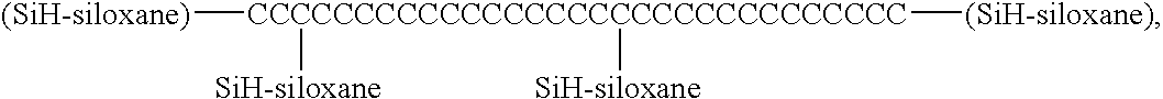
[(SiH-siloxane)][CCCCCCCCCCCCCCCCCCCCCCCCCCCCCCC]([(SiH-siloxane)])([SiH-siloxane])[SiH-siloxane]
